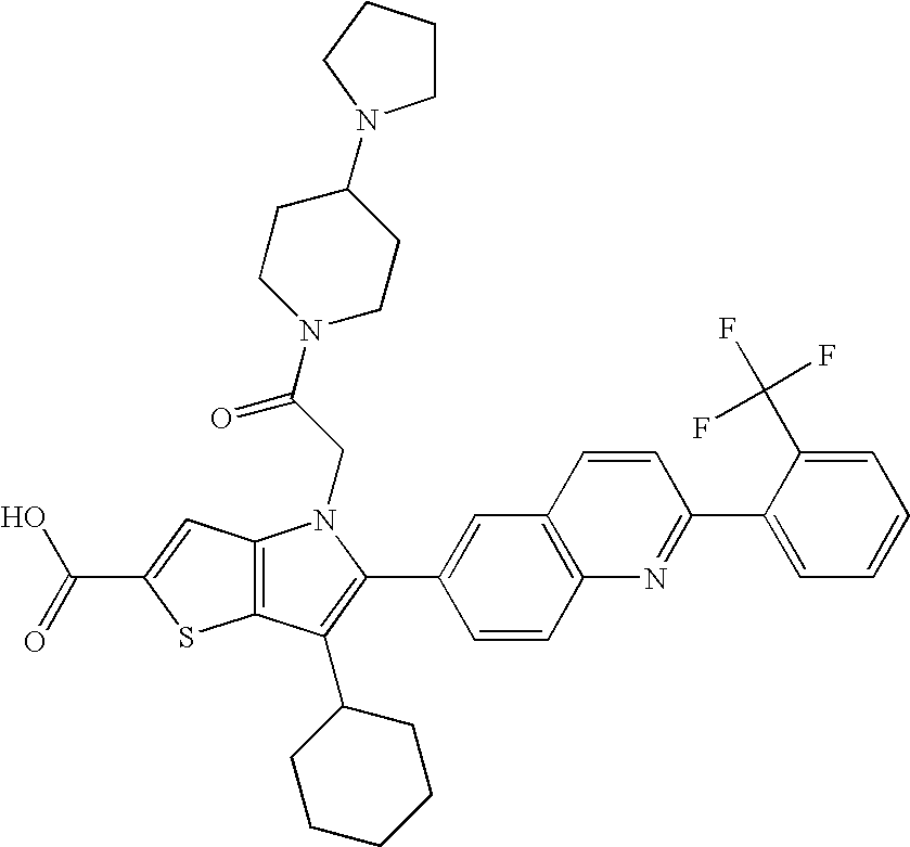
C(C1=CC2=C(S1)C(C1CCCCC1)=C(C1=CC3=C(C=C1)N=C(C1=CC=CC=C1C(F)(F)F)C=C3)N2CC(N1CCC(N2CCCC2)CC1)=O)(=O)O
